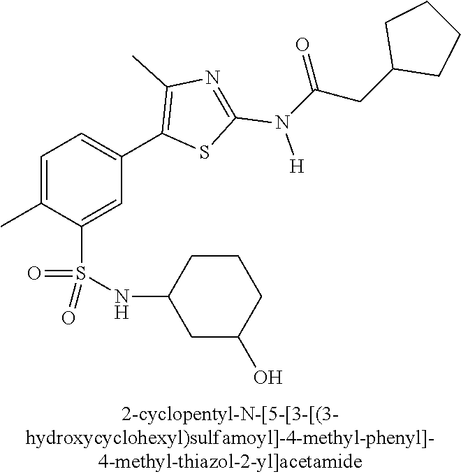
C1=C(C)C(S(NC2CC(O)CCC2)(=O)=O)=CC(C2=C(C)N=C(N([H])C(CC3CCCC3)=O)S2)=C1
